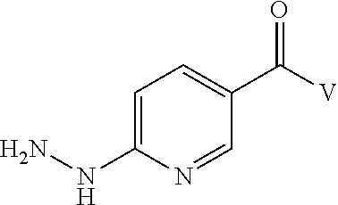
C1=C(NN)N=CC(C([V])=O)=C1
